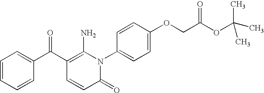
C1=CC=CC(C(C2=C(N)N(C3=CC=C(OCC(OC(C)(C)C)=O)C=C3)C(=O)C=C2)=O)=C1
